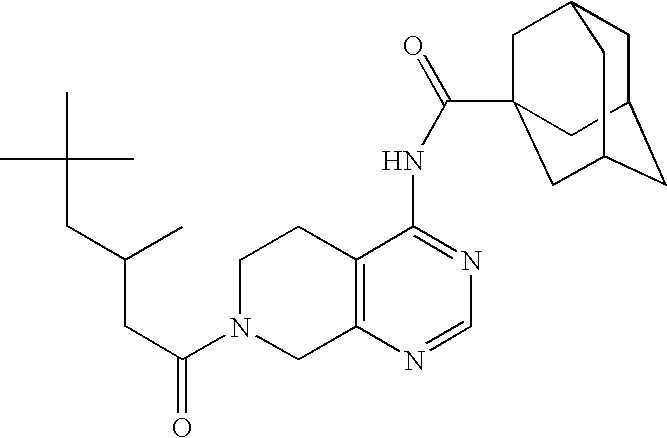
C1N(C(=O)CC(CC(C)(C)C)C)CC2=C(C1)C(NC(=O)C13CC4CC(CC(C1)C4)C3)=NC=N2
